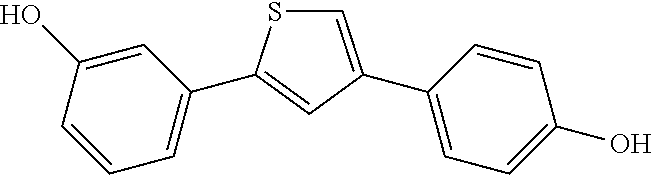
C1=C(C2=CC=C(O)C=C2)C=C(C2=CC=CC(O)=C2)S1
